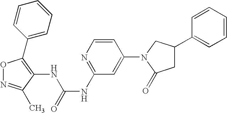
C1=CC(N2C(=O)CC(C3=CC=CC=C3)C2)=CC(NC(=O)NC2=C(C3=CC=CC=C3)ON=C2C)=N1
